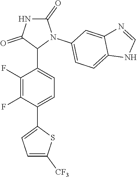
C1(F)=C(F)C(C2=CC=C([CF3])S2)=CC=C1C1N(C2=CC=C3C(=C2)N=CN3)C(=O)NC1=O
